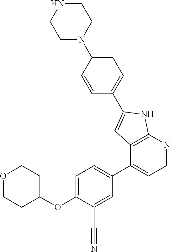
O1CCC(OC2=CC=C(C3=CC=NC4=C3C=C(C3=CC=C(N5CCNCC5)C=C3)N4)C=C2C#N)CC1
